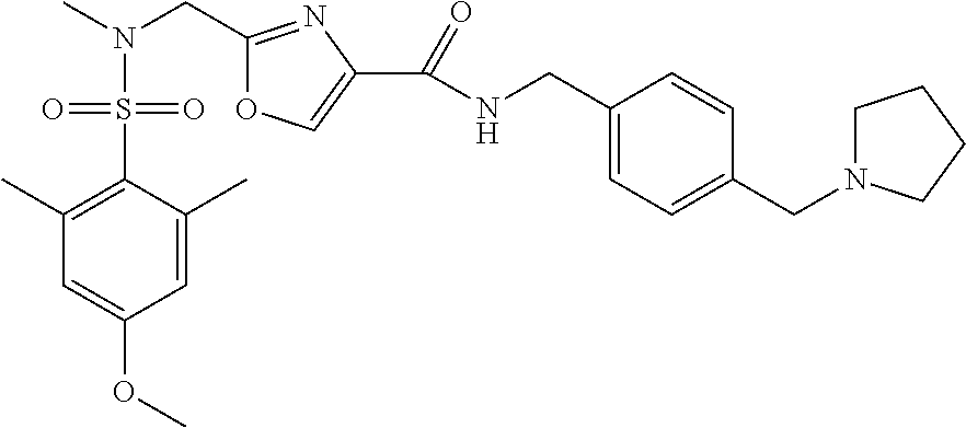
CN(CC1=NC(C(=O)NCC2=CC=C(CN3CCCC3)C=C2)=CO1)S(C1=C(C)C=C(OC)C=C1C)(=O)=O
